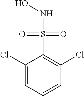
C1(Cl)=CC=CC(Cl)=C1S(NO)(=O)=O
